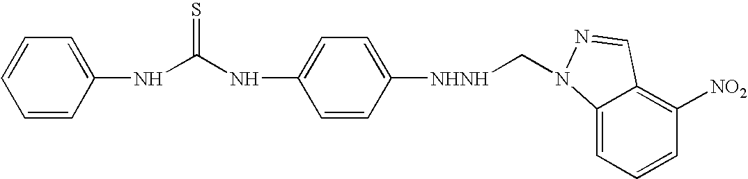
C1=CC(NC(NC2=CC=C([NHNH]CN3N=CC4=C([NO2])C=CC=C43)C=C2)=S)=CC=C1
